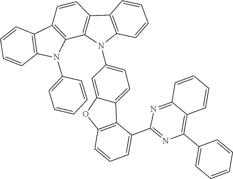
C1=CC2=C(C(C3=NC(C4=CC=CC=C4)=C4C(=N3)C=CC=C4)=C1)C1=CC=C(N3C4=C(C5=C3C3=C(C=C5)C5=C(N3C3=CC=CC=C3)C=CC=C5)C=CC=C4)C=C1O2
